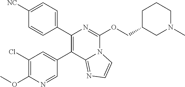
C1(OC)=C(Cl)C=C(C2=C(C3=CC=C([NC])C=C3)N=C(OCC3CN(C)CCC3)N3C2=NC=C3)C=N1
